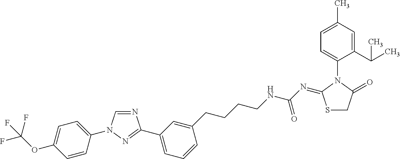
N1=CN(C2=CC=C(OC(F)(F)F)C=C2)N=C1C1=CC=CC(CCCCNC(N=C2SCC(=O)N2C2=CC=C(C)C=C2C(C)C)=O)=C1
